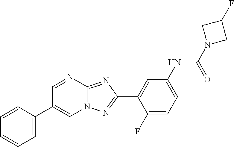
C1=C(C2=CN3C(=NC(C4=CC(NC(N5CC(F)C5)=O)=CC=C4F)=N3)N=C2)C=CC=C1
